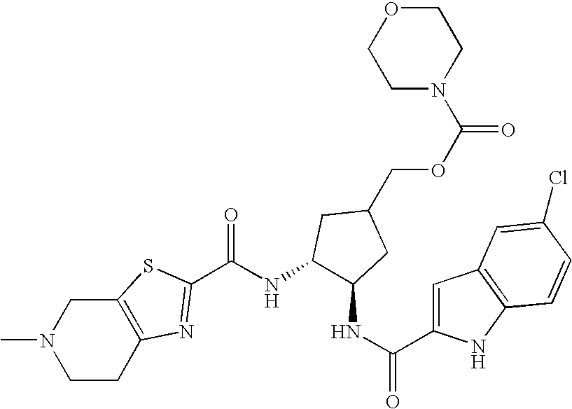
N1(C)CCC2=C(C1)SC(C(NC1C(NC(=O)C3=CC4=C(N3)C=CC(Cl)=C4)CC(COC(=O)N3CCOCC3)C1)=O)=N2
